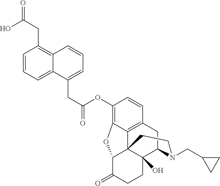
OC(CC1=C2C(=CC=C1)C(CC(OC1=C3C4=C(C=C1)CC1C5(O)C4(C(C(=O)CC5)O3)CCN1CC1CC1)=O)=CC=C2)=O
